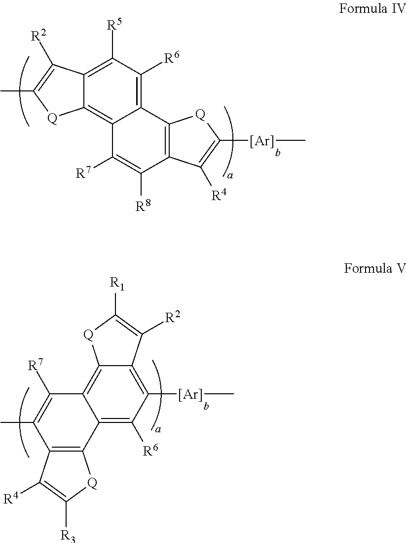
C12=C([R6])C([R5])=C3C(=C1C([R7])=C([R8])C1=C2[Q]C([Ar]C)=C1[R4])[Q]C(C)=C3[R2].C12=C([R6])C([Ar]C)=C3C(=C1C([R7])=C(C)C1=C2[Q]C([R3])=C1[R4])[Q]C([R1])=C3[R2]
